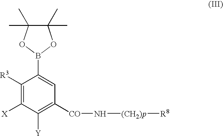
C1(C)(C)C(C)(C)OB(C2=CC([CO]N[(CH2)p][R8])=C([Y])C([X])=C2[R3])O1
